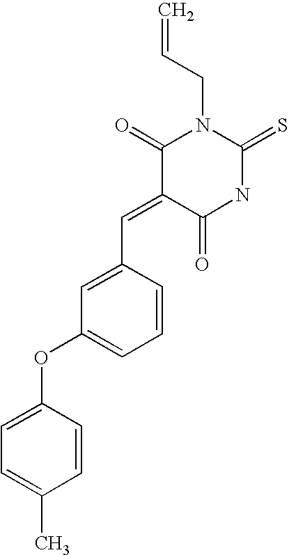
C1=CC(OC2=CC=CC(C=C3C(=O)NC(=S)N(CC=C)C3=O)=C2)=CC=C1C
